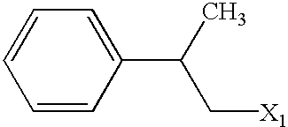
C1=CC(C(C)C[X1])=CC=C1
